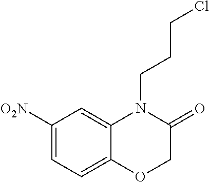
C1([O2N])=CC=C2C(=C1)N(CCCCl)C(=O)CO2
